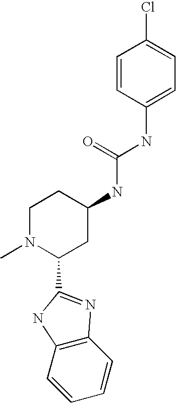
C1=CC(NC(=O)NC2CCN(C)C(C3=NC4=C(C=CC=C4)N3)C2)=CC=C1Cl
